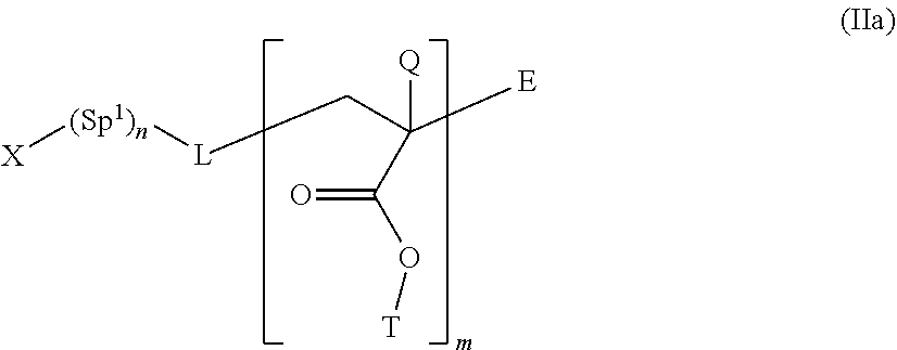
[L](CC([E])([Q])C(O[T])=O)[(Sp1)n][X]
